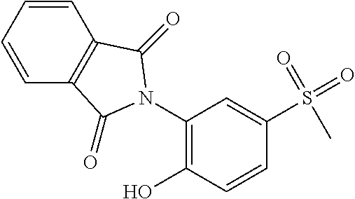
C1=CC=CC2=C1C(=O)N(C1=C(O)C=CC(S(=O)(=O)C)=C1)C2=O
